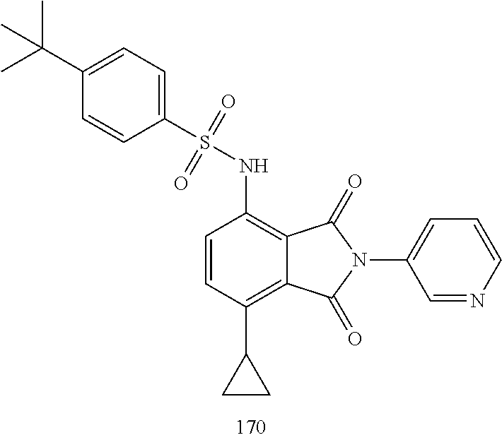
C1=CC(C2CC2)=C2C(=C1NS(C1=CC=C(C(C)(C)C)C=C1)(=O)=O)C(=O)N(C1=CC=CN=C1)C2=O
